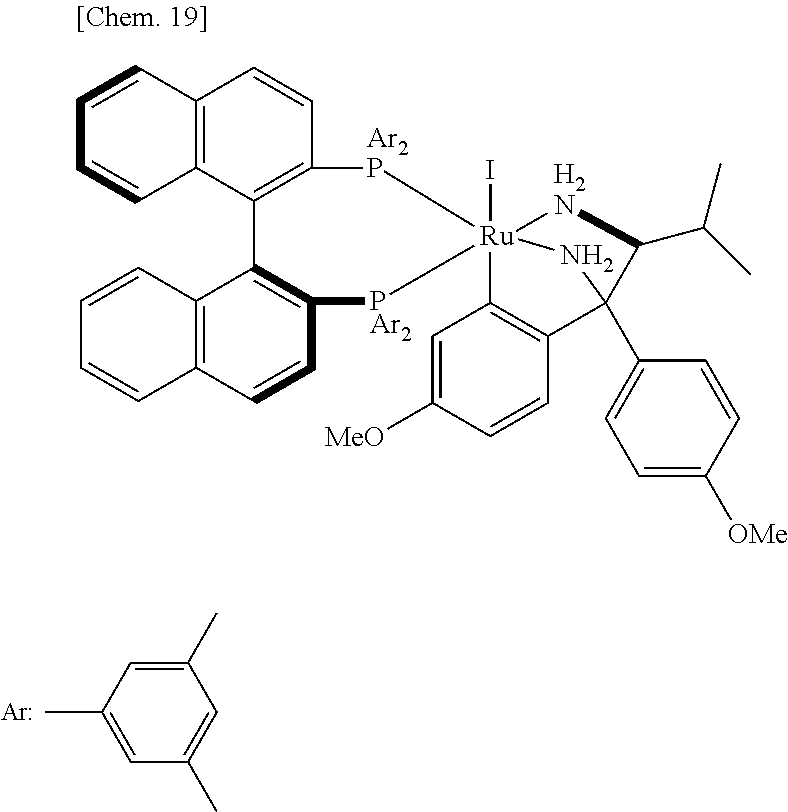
[Ar].C1(C)=CC(C)=CC(C)=C1.C12=C(C3=C(C=C1)[Ar2P][Ru]14(I)([PAr2]C5=C3C3=C(C=C5)C=CC=C3)[H2N]C(C(C)C)C(C3=CC=C([OMe])C=C3)(N1)C1=C4C=C([MeO])C=C1)C=CC=C2
